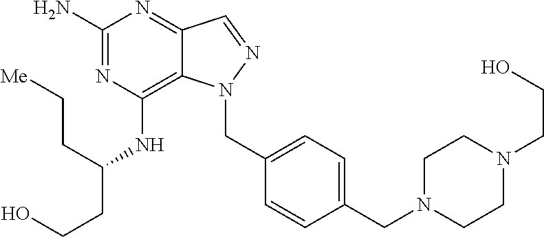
C1(N)=NC(NC(CCO)CC[Me])=C2C(=N1)C=NN2CC1=CC=C(CN2CCN(CCO)CC2)C=C1
